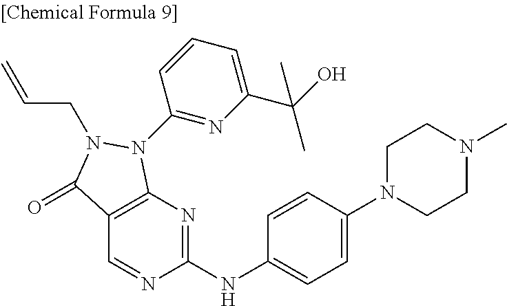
C1N(C2=CC=C(NC3=NC4=C(C=N3)C(=O)N(CC=C)N4C3=NC(C(O)(C)C)=CC=C3)C=C2)CCN(C)C1
